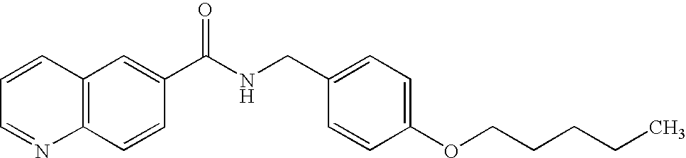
C1=CC=NC2=C1C=C(C(NCC1=CC=C(OCCCCC)C=C1)=O)C=C2
